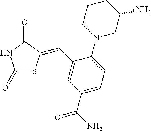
C1(=O)SC(=CC2=CC(C(N)=O)=CC=C2N2CC(N)CCC2)C(=O)N1
